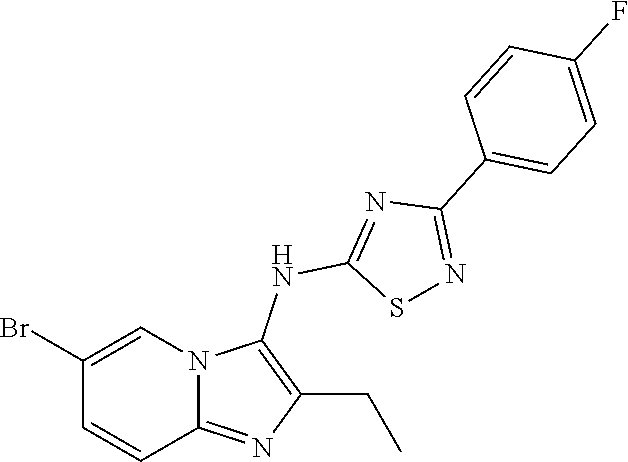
BrC1=CN2C(=NC(CC)=C2NC2=NC(C3=CC=C(F)C=C3)=NS2)C=C1
